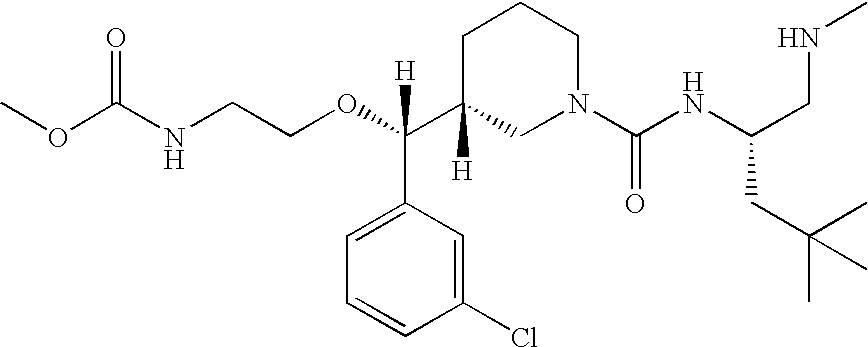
C(COC(C1([H])CN(C(NC(CNC)CC(C)(C)C)=O)CCC1)(C1=CC=CC(Cl)=C1)[H])NC(OC)=O
